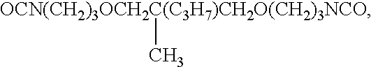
[OCN(CH2)3OCH2C(C3H7)CH2O(CH2)3NCO]C
